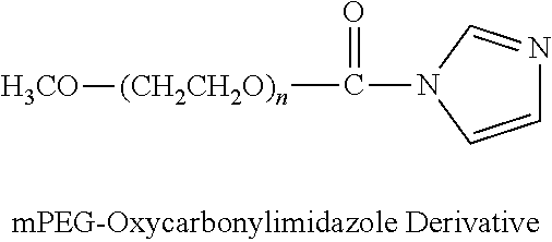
C1=CN(C([(CH2CH2O)n][H3CO])=O)C=N1
